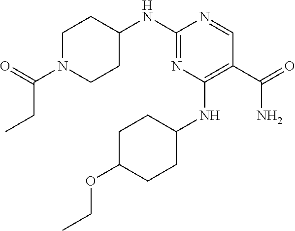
C1N(C(=O)CC)CCC(NC2=NC(NC3CCC(OCC)CC3)=C(C(=O)N)C=N2)C1
